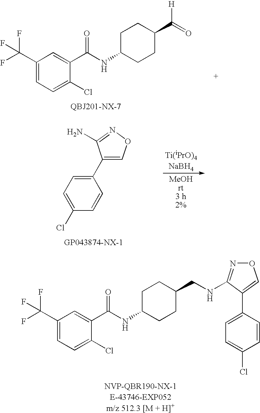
C1(C(F)(F)F)=CC=C(Cl)C(C(NC2CCC(C(=O)[H])CC2)=O)=C1.C1(C2=CC=C(Cl)C=C2)=CON=C1N.C1(C(F)(F)F)=CC=C(Cl)C(C(NC2CCC(CNC3=NOC=C3C3=CC=C(Cl)C=C3)CC2)=O)=C1
